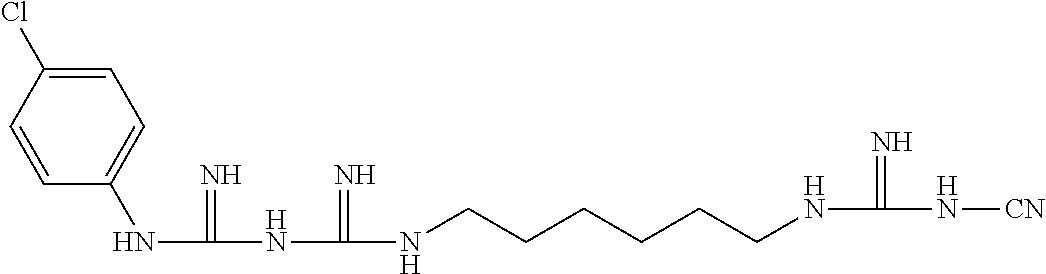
C1=CC(NC(NC(NCCCCCCNC(N[CN])=N)=N)=N)=CC=C1Cl
